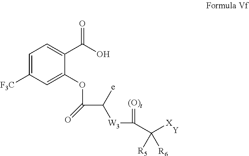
C([X])([R5])([R6])C(=[(O)t])[W3]C(C(OC1=CC([F3C])=CC=C1C(O)=O)=O)[e].[Y]
